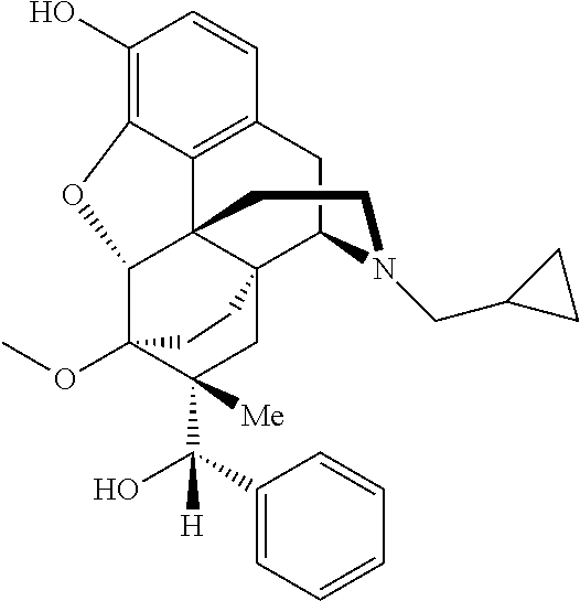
C1(O)=C2C3=C(C=C1)CC1C45C3(C(C(OC)(C(C(O)(C3=CC=CC=C3)[H])([Me])C4)CC5)O2)CCN1CC1CC1
